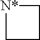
[N*]1CCC1
